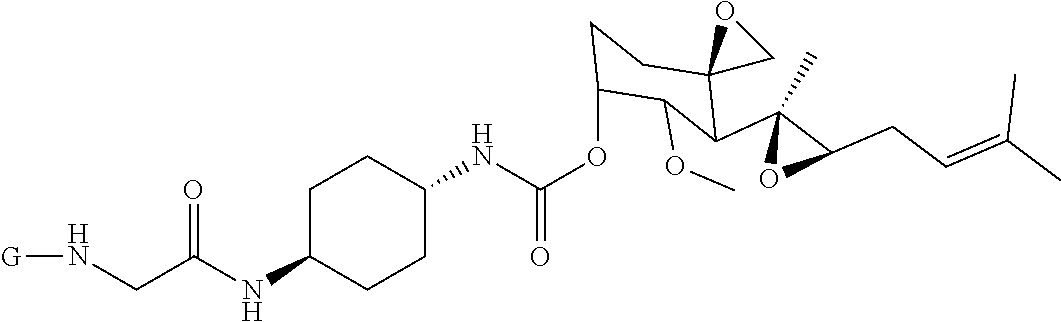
C1(NC(OC2CCC3(C(C4(C)OC4CC=C(C)C)C2OC)CO3)=O)CCC(NC(CN[G])=O)CC1
